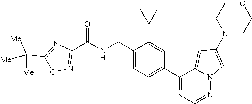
C1(CNC(C2=NOC(C([Me])([Me])[Me])=N2)=O)=CC=C(C2=NC=NN3C2=CC(N2CCOCC2)=C3)C=C1C1CC1
